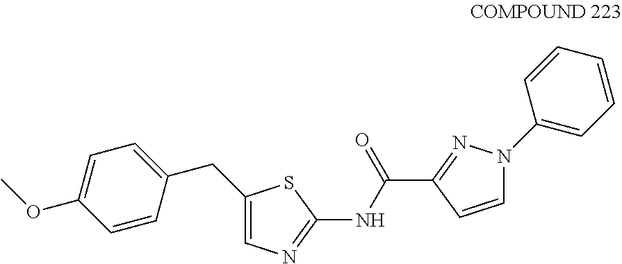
C1=C(CC2=CC=C(OC)C=C2)SC(NC(C2=NN(C3=CC=CC=C3)C=C2)=O)=N1
